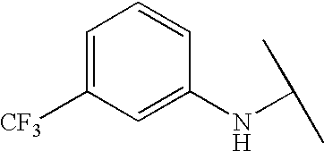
C1=C([CF3])C=C(NC(C)C)C=C1
